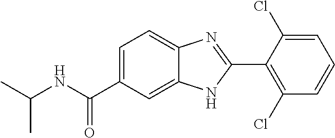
N(C(C1=CC=C2C(=C1)NC(C1=C(Cl)C=CC=C1Cl)=N2)=O)C(C)C
